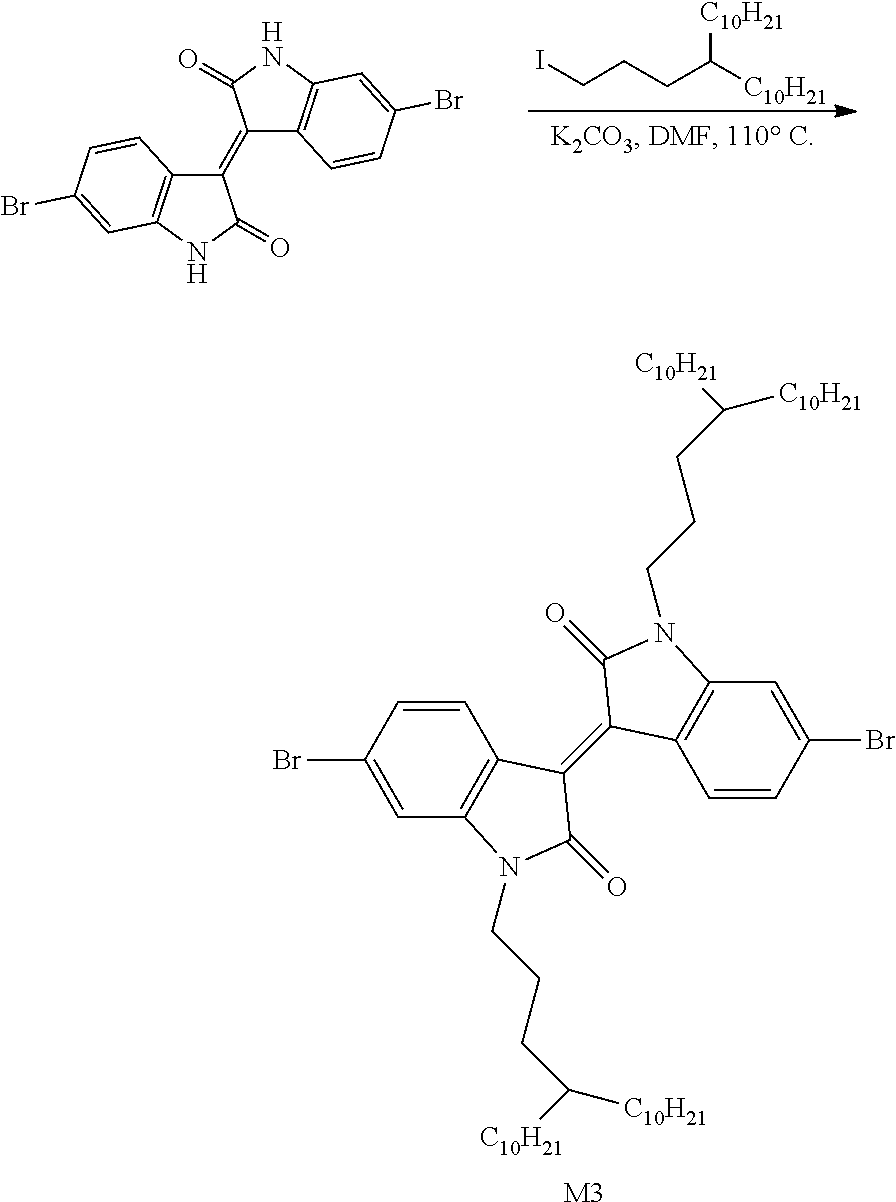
C(CCC([C10H21])[C10H21])I.C1(=C2C3=C(NC2=O)C=C(Br)C=C3)C2=C(NC1=O)C=C(Br)C=C2.C1=CC(Br)=CC2=C1C(=C1C3=C(C=C(Br)C=C3)N(CCCC([C10H21])[C10H21])C1=O)C(=O)N2CCCC([C10H21])[C10H21].[M3]
